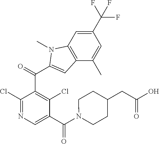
C1(Cl)=NC=C(C(N2CCC(CC(O)=O)CC2)=O)C(Cl)=C1C(C1=CC2=C(C=C(C(F)(F)F)C=C2C)N1C)=O
